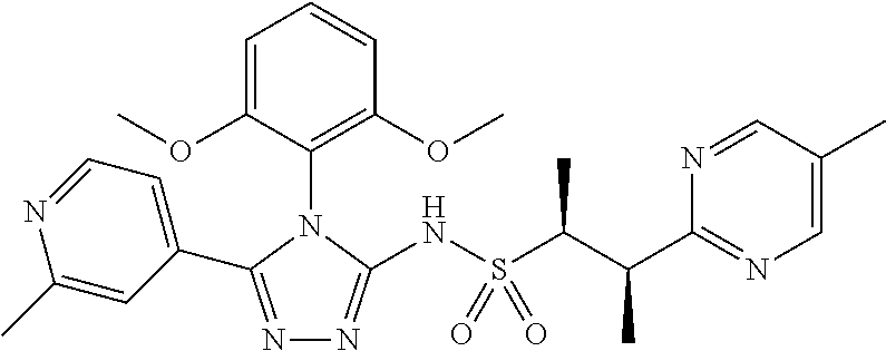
N1=C(C2=CC=NC(C)=C2)N(C2=C(OC)C=CC=C2OC)C(NS(=O)(=O)C(C(C2=NC=C(C)C=N2)C)C)=N1
